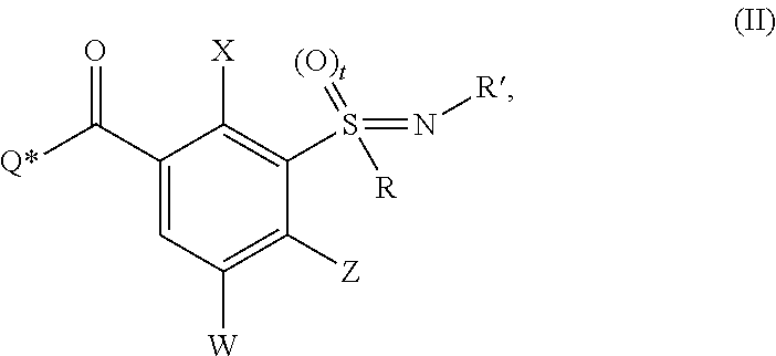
C1(C([Q*])=O)=CC([W])=C([Z])C(S(=N[R])(=[(O)t])[R])=C1[X]
